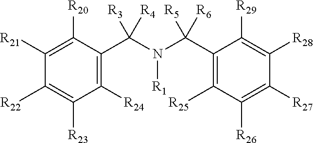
C1([R21])=C([R20])C(C(N(C(C2=C([R25])C([R26])=C([R27])C([R28])=C2[R29])([R5])[R6])[R1])([R3])[R4])=C([R24])C([R23])=C1[R22]
